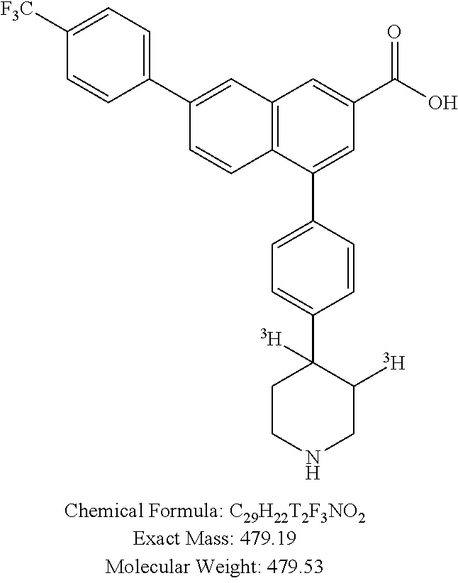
C12=C(C=C(C(O)=O)C=C1C1=CC=C(C3([T])CCNCC3[T])C=C1)C=C(C1=CC=C([F3C])C=C1)C=C2
